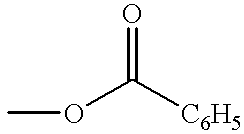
C(OC)([C6H5])=O
